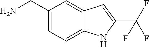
C1(CN)=CC=C2C(=C1)C=C(C(F)(F)F)N2
